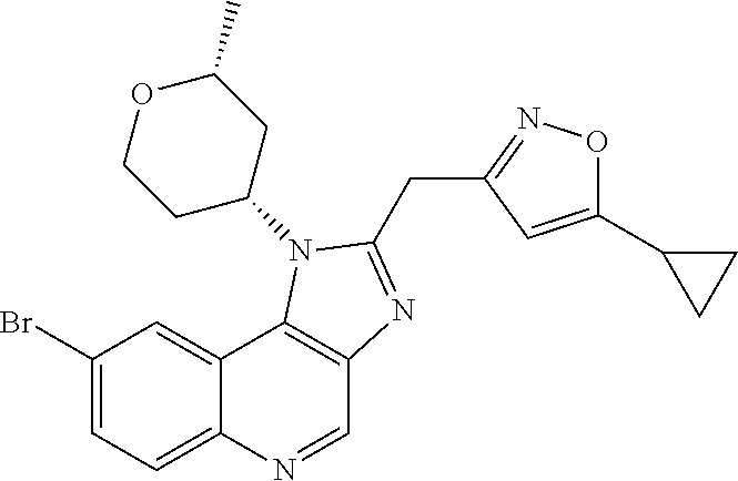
C1(Br)=CC=C2C(=C1)C1=C(C=N2)N=C(CC2=NOC(C3CC3)=C2)N1C1CC(C)OCC1
